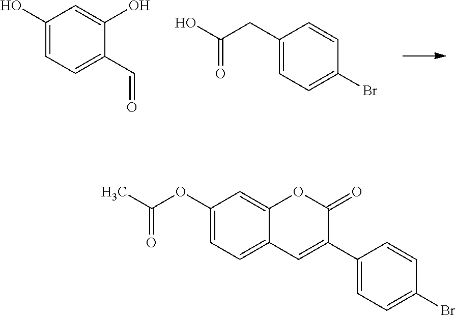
C1(O)=CC=C(C=O)C(O)=C1.C1(CC(O)=O)=CC=C(Br)C=C1.CC(OC1=CC=C2C(=C1)OC(=O)C(C1=CC=C(Br)C=C1)=C2)=O
